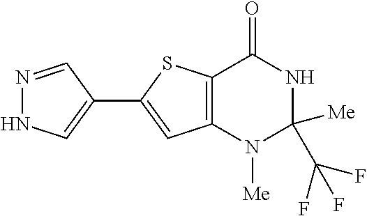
C12=C(N([Me])C(C(F)(F)F)([Me])NC1=O)C=C(C1=CNN=C1)S2
